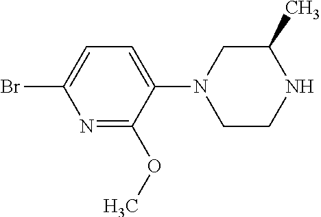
N1=C(OC)C(N2CCNC(C)C2)=CC=C1Br
